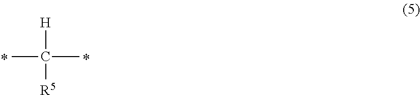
CC(C)([H])[R5]
